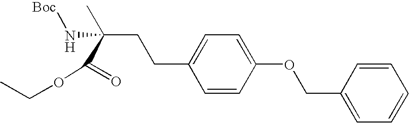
C(N[Boc])(C)(CCC1=CC=C(OCC2=CC=CC=C2)C=C1)C(=O)OCC
